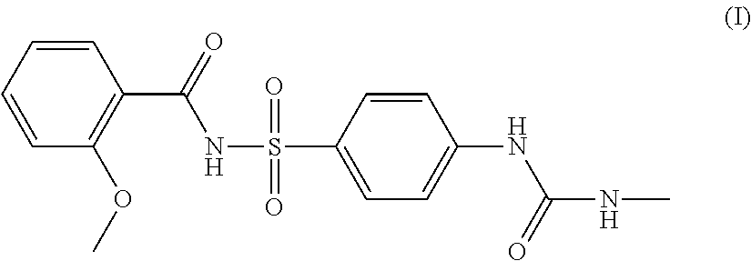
C1=CC(OC)=C(C(=O)NS(=O)(=O)C2=CC=C(NC(NC)=O)C=C2)C=C1
